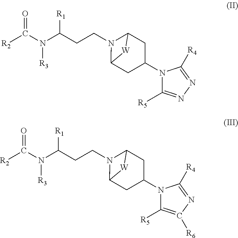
[R2]C(N(C(CCN1C2CC(N3C([R5])=NN=C3[R4])CC1[W]2)[R1])[R3])=O.[R2]C(N(C(CCN1C2CC(N3C([R5])=C([R6])N=C3[R4])CC1[W]2)[R1])[R3])=O
